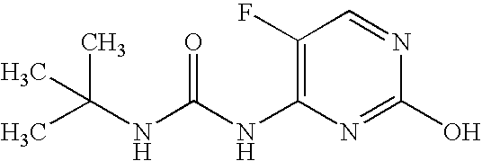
N(C1=C(F)C=NC(O)=N1)C(NC(C)(C)C)=O
